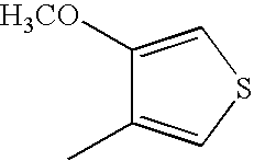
S1C=C([H3CO])C(C)=C1
